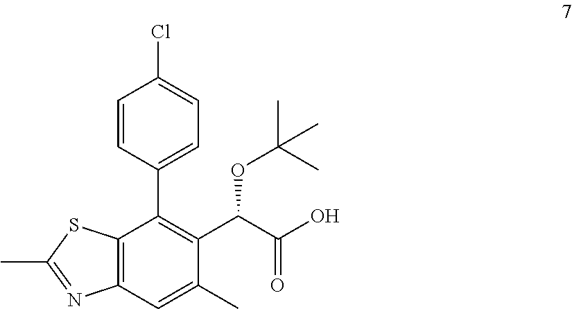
C1=CC(C2=C(C(C(O)=O)OC(C)(C)C)C(C)=CC3=C2SC(C)=N3)=CC=C1Cl
